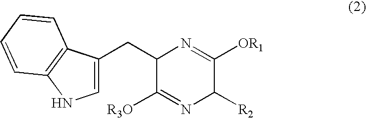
C1(CC2=CNC3=C2C=CC=C3)C([R3O])=NC([R2])C([OR1])=N1
